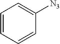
C1=CC=CC([N3])=C1
